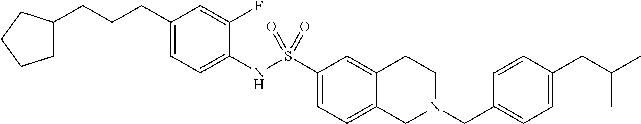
C1(CCCC2CCCC2)=CC=C(NS(C2=CC=C3C(=C2)CCN(CC2=CC=C(CC(C)C)C=C2)C3)(=O)=O)C(F)=C1
